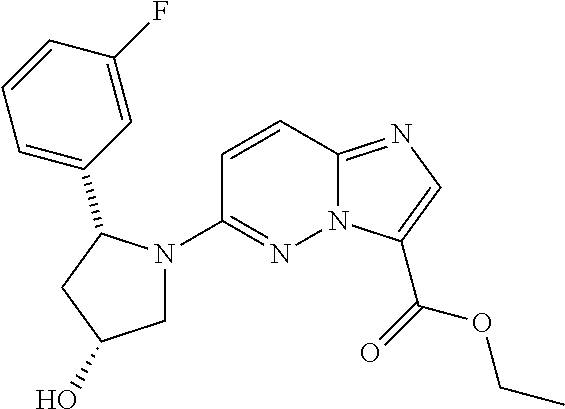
N12C(=NC=C1C(=O)OCC)C=CC(N1CC(O)CC1C1=CC=CC(F)=C1)=N2
